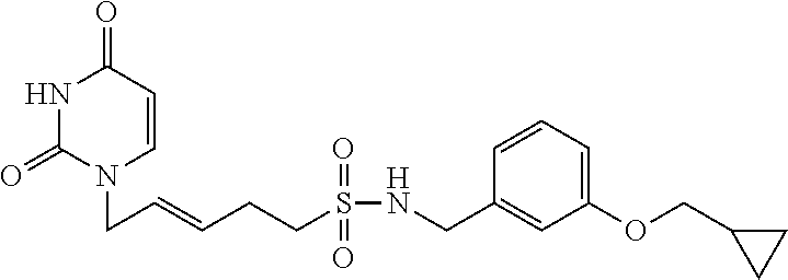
N1C(=O)N(CC=CCCS(NCC2=CC(OCC3CC3)=CC=C2)(=O)=O)C=CC1=O
